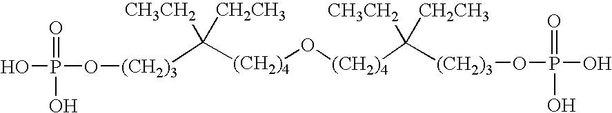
[(CH2)3](C([(CH2)4]O[(CH2)4]C([(CH2)3]OP(O)(=O)O)([CH3CH2])[CH2CH3])([CH3CH2])[CH2CH3])OP(O)(=O)O
